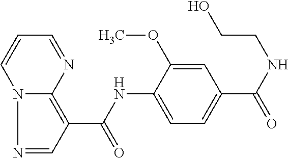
N1=CC(C(=O)NC2=CC=C(C(=O)NCCO)C=C2OC)=C2N1C=CC=N2
